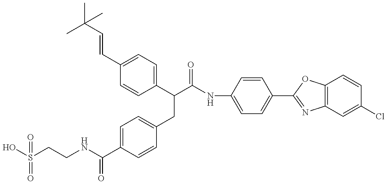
OS(CCNC(C1=CC=C(CC(C(NC2=CC=C(C3=NC4=C(O3)C=CC(Cl)=C4)C=C2)=O)C2=CC=C(C=CC(C)(C)C)C=C2)C=C1)=O)(=O)=O
